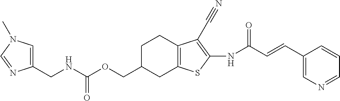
N(C(OCC1CC2=C(CC1)C(C#N)=C(NC(C=CC1=CN=CC=C1)=O)S2)=O)CC1=CN(C)C=N1
